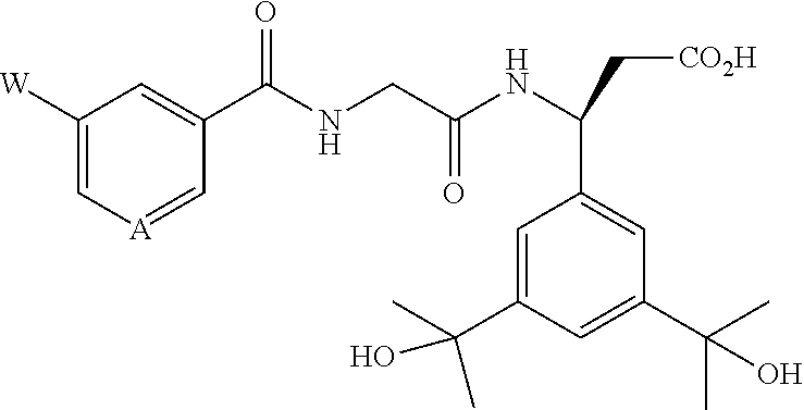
C1([W])=C[A]=CC(C(NCC(NC(C[CO2H])C2=CC(C(C)(C)O)=CC(C(C)(C)O)=C2)=O)=O)=C1
